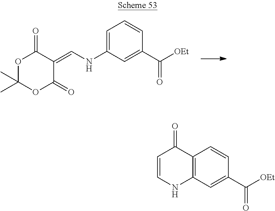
C1=C(NC=C2C(=O)OC(C)(C)OC2=O)C=C(C([OEt])=O)C=C1.C12=C(C=C(C([OEt])=O)C=C1)NC=CC2=O
